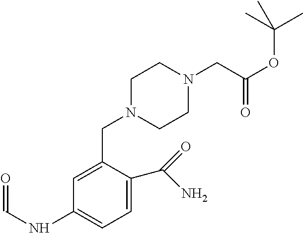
C1(NC=O)=CC=C(C(N)=O)C(CN2CCN(CC(OC(C)(C)C)=O)CC2)=C1
